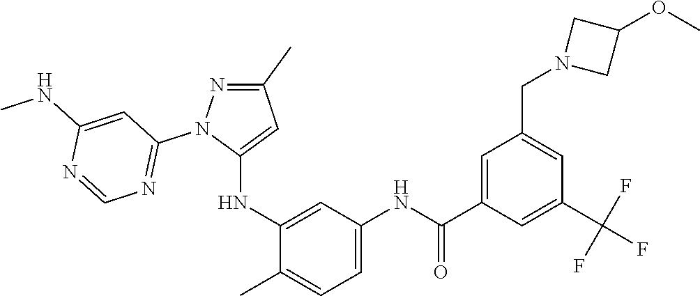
C1(C)=NN(C2=NC=NC(NC)=C2)C(NC2=CC(NC(C3=CC(CN4CC(OC)C4)=CC(C(F)(F)F)=C3)=O)=CC=C2C)=C1
